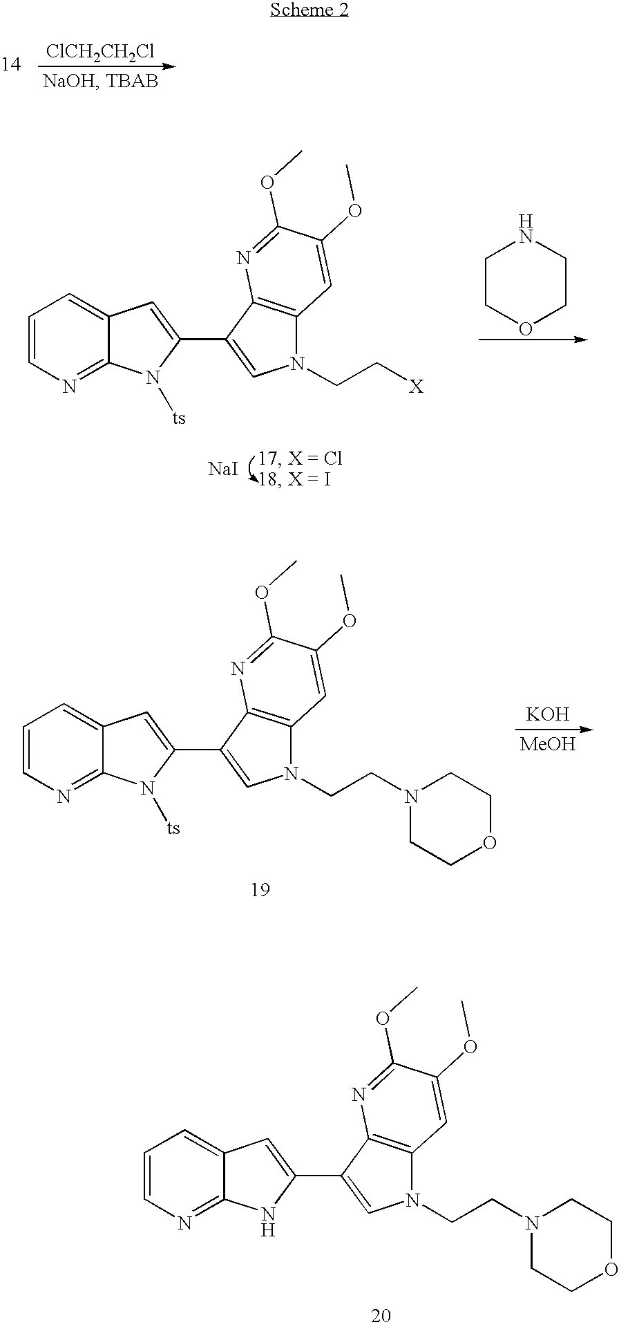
C1=CN=C2C(=C1)C=C(C1=CN(CCN3CCOCC3)C3=C1N=C(OC)C(OC)=C3)N2[ts].[KOH].[MeOH].C1=CN=C2C(=C1)C=C(C1=CN(CCN3CCOCC3)C3=C1N=C(OC)C(OC)=C3)N2.[ClCH2CH2Cl].C1COCCN1.[NaI].C1=CN=C2C(=C1)C=C(C1=CN(CC[X])C3=C1N=C(OC)C(OC)=C3)N2[ts]
